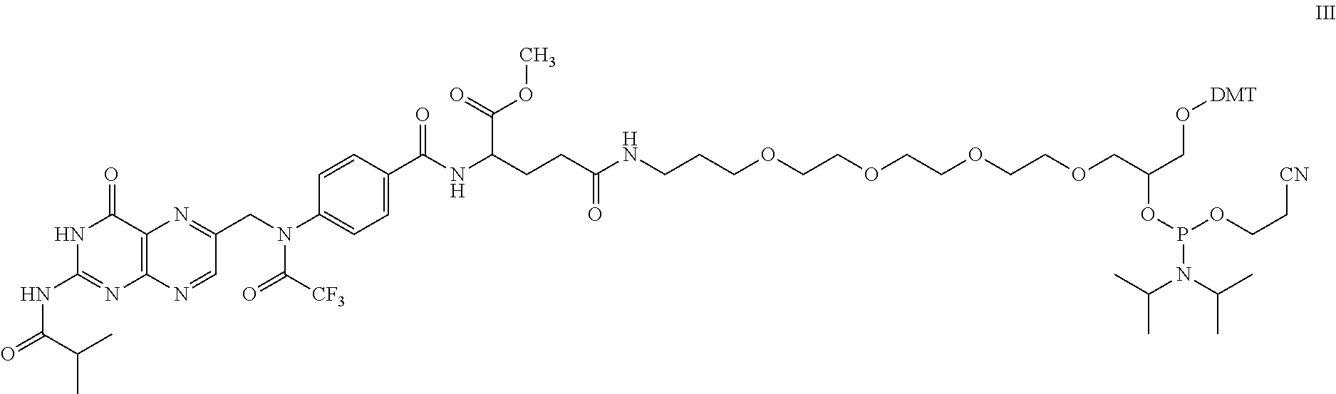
C12=C(C(=O)NC(NC(=O)C(C)C)=N1)N=C(CN(C([CF3])=O)C1=CC=C(C(NC(CCC(NCCCOCCOCCOCCOCC(CO[DMT])OP(OCC[CN])N(C(C)C)C(C)C)=O)C(=O)OC)=O)C=C1)C=N2
